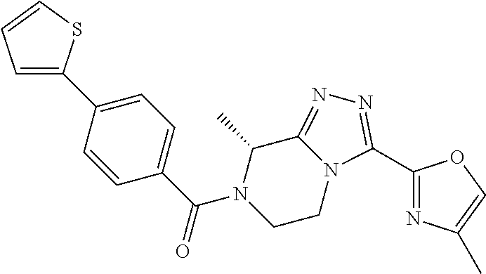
C1(C2=CC=CS2)=CC=C(C(N2CCN3C(=NN=C3C3=NC(C)=CO3)C2C)=O)C=C1
